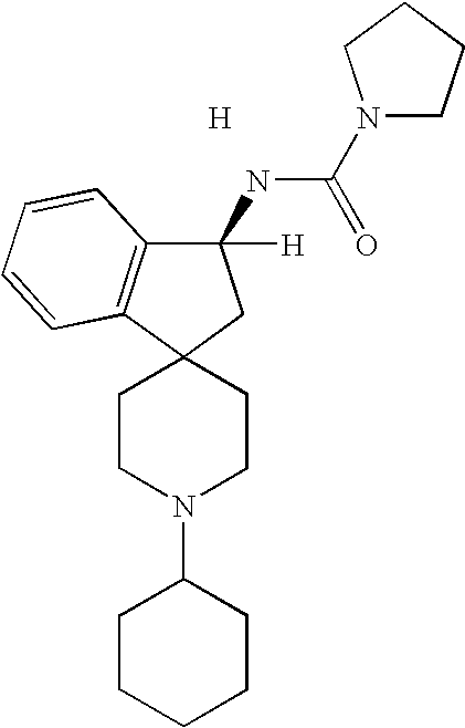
C1CN(C2CCCCC2)CCC12CC(NC(=O)N1CCCC1)([H])C1=C2C=CC=C1.[H]
